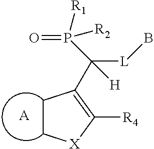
C1C[X]C([R4])=C1C([L]B)([H])P([R1])(=O)[R2].[A]
